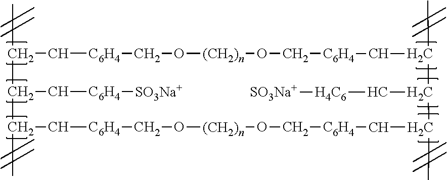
CC1C(C[C6H4][SO3Na+])C(C)C[C6H4]CO[(CH2)n]OC[C6H4]CC(C)C(C[H4C6][SO3Na+])C(C)C[C6H4]CO[(CH2)n]OC[C6H4]C1
